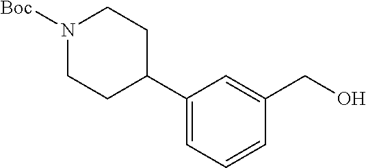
C1(C2CCN([Boc])CC2)=CC=CC(CO)=C1
